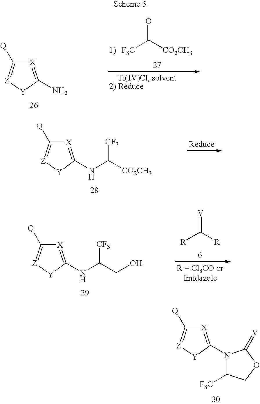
[X]1=C(N)[Y][Z]=C1[Q].O=C([CO2CH3])[F3C].[X]1=C(NC([CO2CH3])[CF3])[Y][Z]=C1[Q].[V]=C([R])[R].[X]1=C(NC(CO)[CF3])[Y][Z]=C1[Q].[X]1=C(N2C([F3C])COC2=[V])[Y][Z]=C1[Q]
